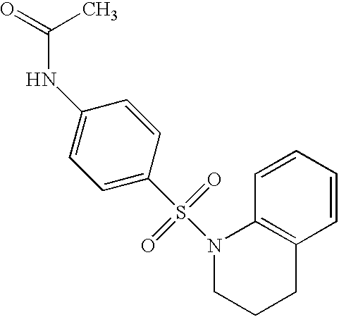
C1=C(S(N2CCCC3=C2C=CC=C3)(=O)=O)C=CC(NC(=O)C)=C1
